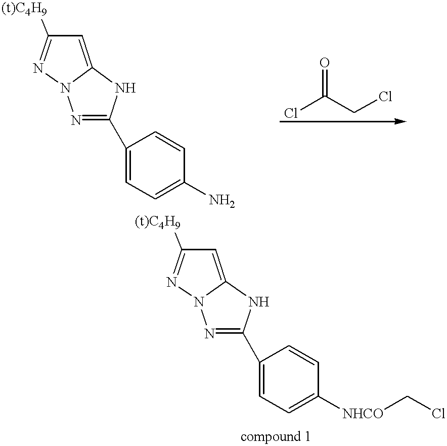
N1=C(C2=CC=C(N)C=C2)NC2=CC([(t)C4H9])=NN12.ClC(CCl)=O.N1=C(C2=CC=C([NHCO]CCl)C=C2)NC2=CC([(t)C4H9])=NN12
